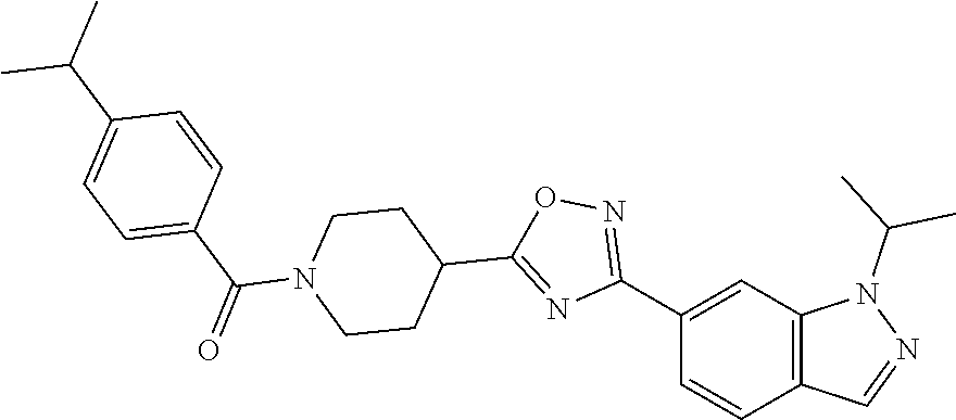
C12=C(C=C(C3=NOC(C4CCN(C(=O)C5=CC=C(C(C)C)C=C5)CC4)=N3)C=C1)N(C(C)C)N=C2
